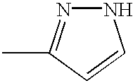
CC1=NNC=C1
